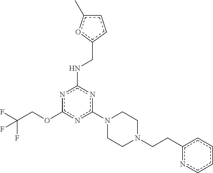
c1(N2CCN(CCc3ncccc3)CC2)nc(NCc2ccc(C)o2)nc(OCC(F)(F)F)n1
